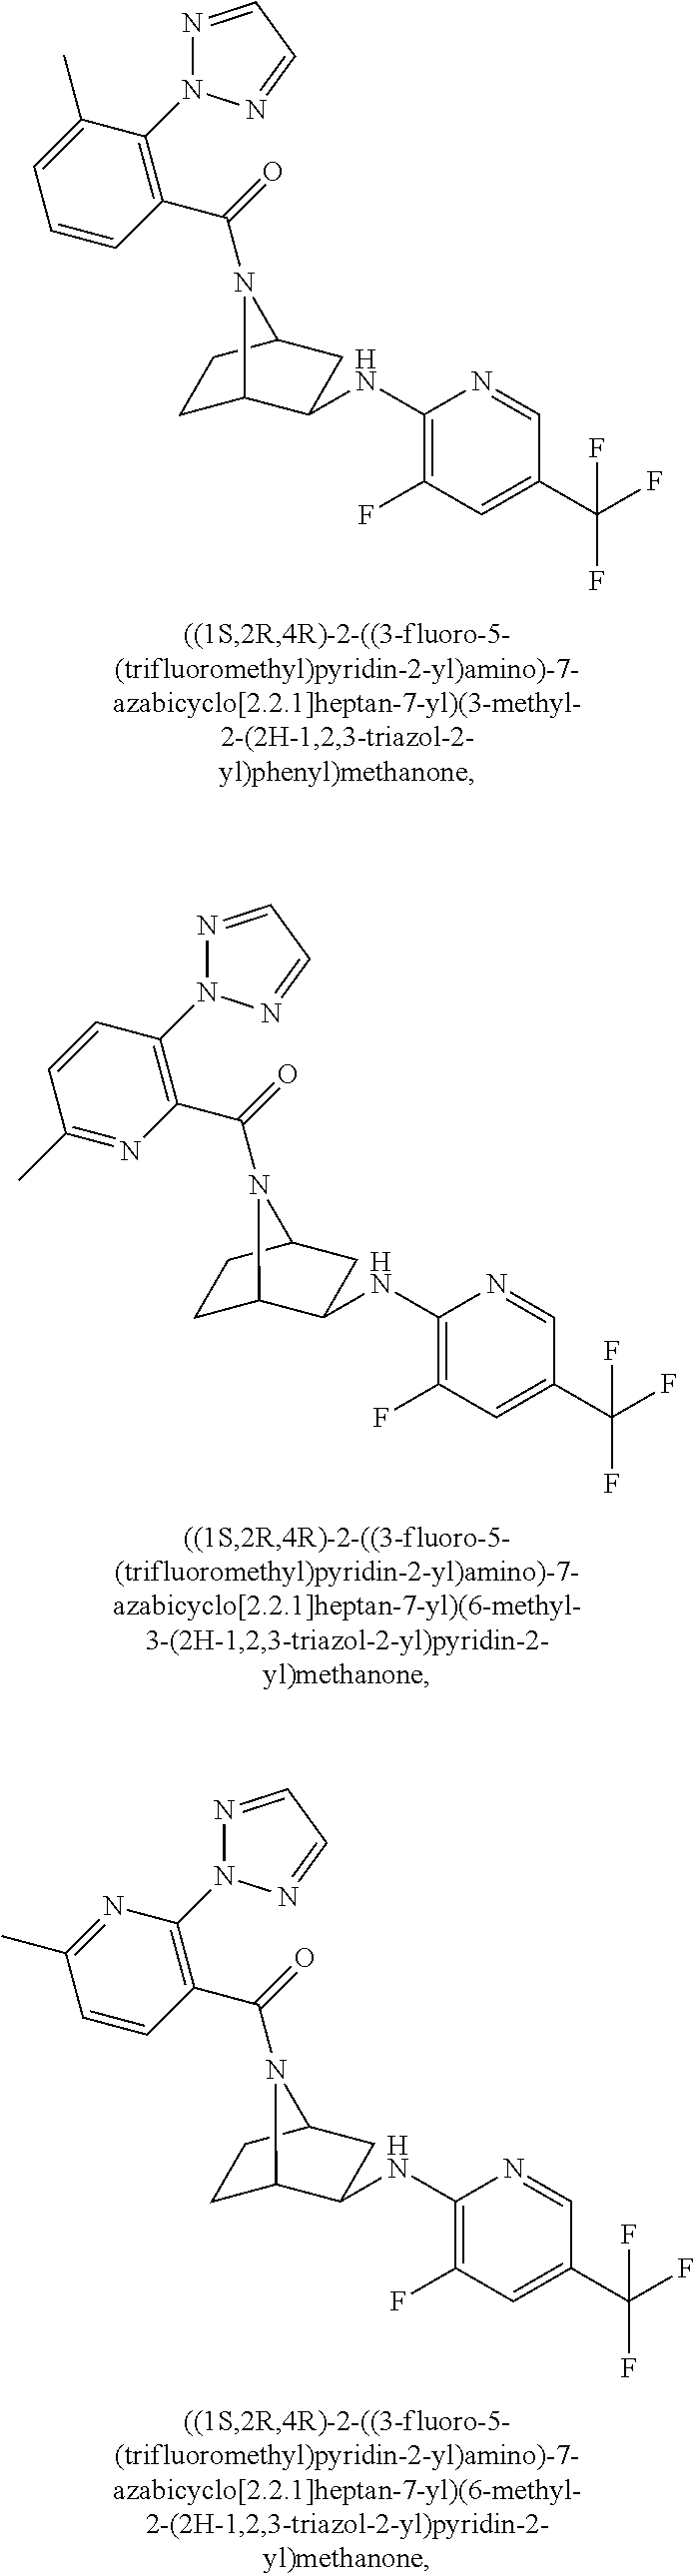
C1C2C(NC3=C(F)C=C(C(F)(F)F)C=N3)CC(C1)N2C(=O)C1=C(N2N=CC=N2)C(C)=CC=C1.C1C2C(NC3=C(F)C=C(C(F)(F)F)C=N3)CC(C1)N2C(=O)C1=C(N2N=CC=N2)C=CC(C)=N1.C1C2C(NC3=C(F)C=C(C(F)(F)F)C=N3)CC(C1)N2C(=O)C1=C(N2N=CC=N2)N=C(C)C=C1
